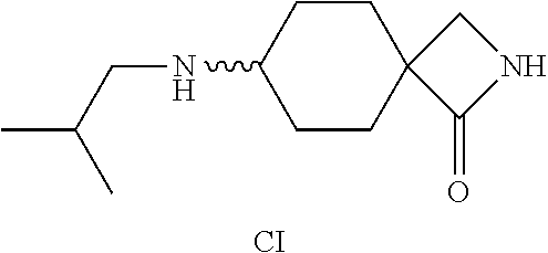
C1CC(NCC(C)C)CCC12C(=O)NC2.[CI]
